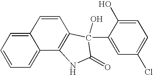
C1=CC=C2C(=C1)C=CC1=C2NC(=O)C1(C1=CC(Cl)=CC=C1O)O
